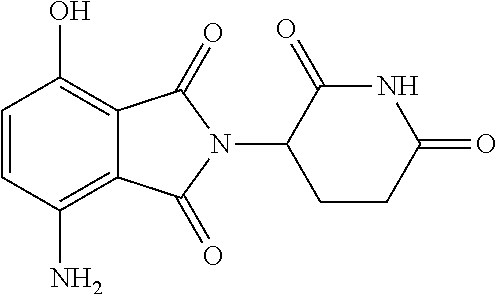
C1(N)=C2C(=C(O)C=C1)C(=O)N(C1CCC(=O)NC1=O)C2=O
